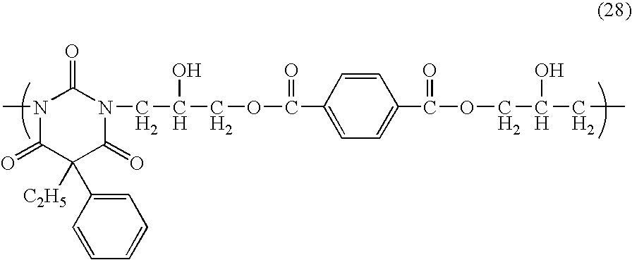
N1(C)C(=O)C([C2H5])(C2=CC=CC=C2)C(=O)N(CC(O)COC(C2=CC=C(C(OCC(O)CC)=O)C=C2)=O)C1=O
